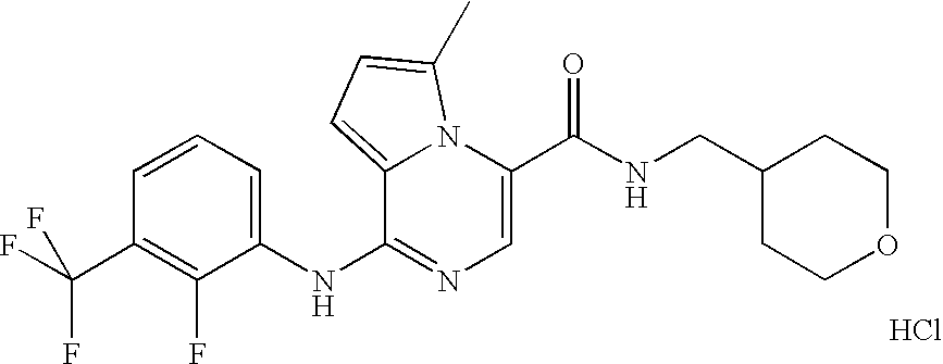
C1=C(C(NCC2CCOCC2)=O)N2C(=CC=C2C)C(NC2=CC=CC(C(F)(F)F)=C2F)=N1.Cl
